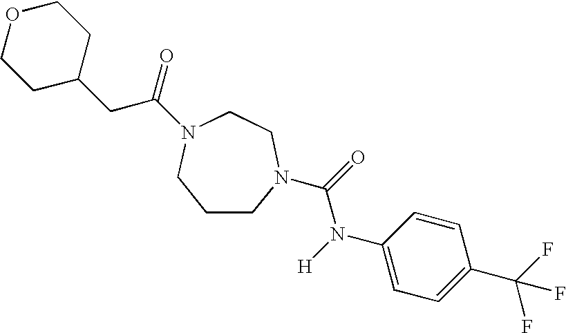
C1CN(C(=O)N([H])C2=CC=C(C(F)(F)F)C=C2)CCN(C(=O)CC2CCOCC2)C1
